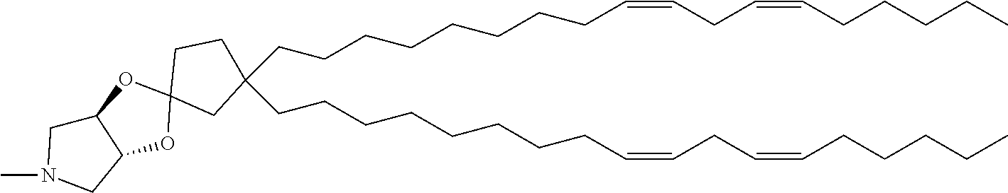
C1(CCCCCCCCC=CCC=CCCCCC)(CCCCCCCCC=CCC=CCCCCC)CCC2(C1)OC1C(CN(C)C1)O2
